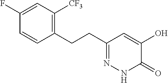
C1(F)=CC([CF3])=C(CCC2=NNC(=O)C(O)=C2)C=C1
